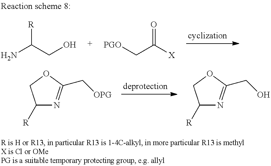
C1([R])N=C(C[OPG])OC1.C1([R])N=C(CO)OC1.NC(CO)[R].C(C([X])=O)[PGO]
